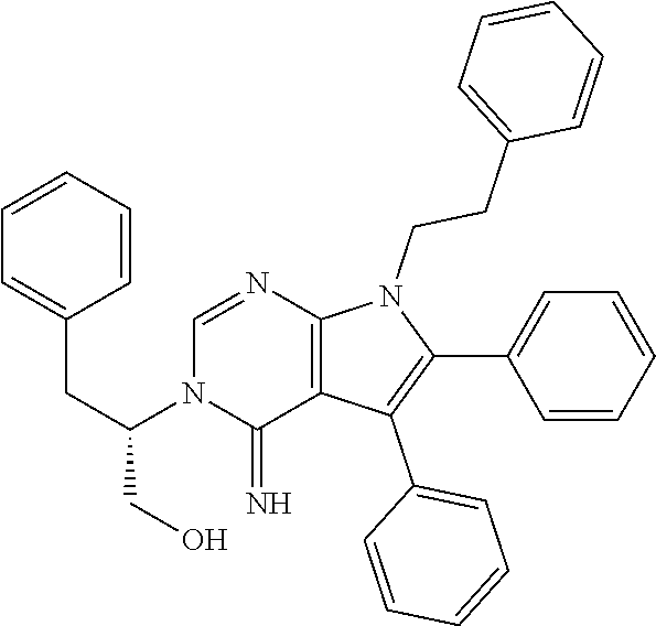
C(CC1=CC=CC=C1)(N1C(=N)C2=C(N=C1)N(CCC1=CC=CC=C1)C(C1=CC=CC=C1)=C2C1=CC=CC=C1)CO
